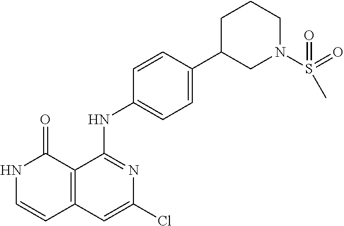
C1=CC(NC2=NC(Cl)=CC3=C2C(=O)NC=C3)=CC=C1C1CN(S(C)(=O)=O)CCC1
